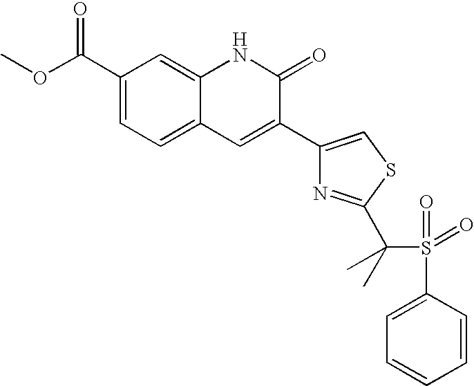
C1(C(OC)=O)=CC=C2C(=C1)NC(=O)C(C1=CSC(C(C)(C)S(=O)(=O)C3=CC=CC=C3)=N1)=C2
